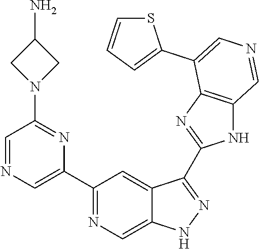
C1(C2=CN=CC(N3CC(N)C3)=N2)=NC=C2C(=C1)C(C1=NC3=C(N1)C=NC=C3C1=CC=CS1)=NN2
